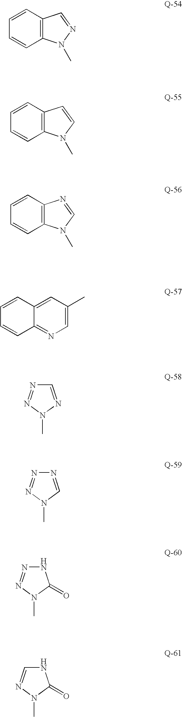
C12=C(C=CC=C1)C=NN2C.C12=C(C=CC=C1)C=CN2C.C12=C(C=CC=C1)N=CN2C.C1=C(C)C=C2C(=N1)C=CC=C2.C1=NN(C)N=N1.N1=CN(C)N=N1.N1N=NN(C)C1=O.N1C=NN(C)C1=O
